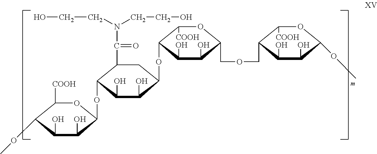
C1(O)C(O)C(OC2C(O)C(O)C(OC3C(O)C(O)C(COCC4C(O)C(O)C(OC)OC4[COOH])OC3[COOH])CC2C(N(CCO)CCO)=O)OC([COOH])C1OC
